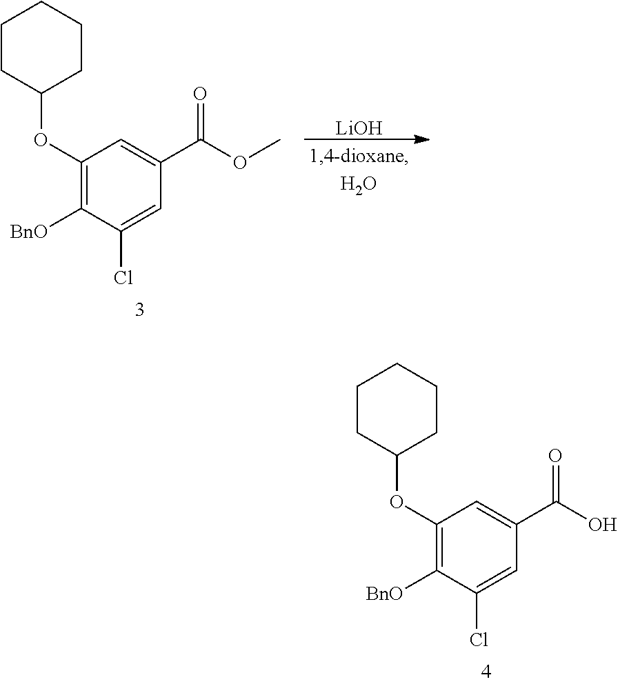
C1(OC2CCCCC2)=C([BnO])C(Cl)=CC(C(O)=O)=C1.C1(OC2CCCCC2)=C([BnO])C(Cl)=CC(C(OC)=O)=C1.[LiOH]
